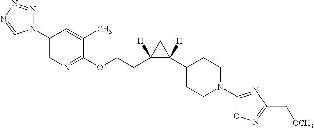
C1(N2N=NN=C2)=CN=C(OCCC2([H])C([H])(C3CCN(C4=NC(C[OCH3])=NO4)CC3)C2)C(C)=C1
